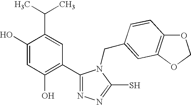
C1(C2=C(O)C=C(O)C(C(C)C)=C2)=NN=C(S)N1CC1=CC2=C(OCO2)C=C1
